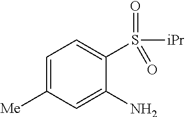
[Me]C1=CC=C(S([iPr])(=O)=O)C(N)=C1
